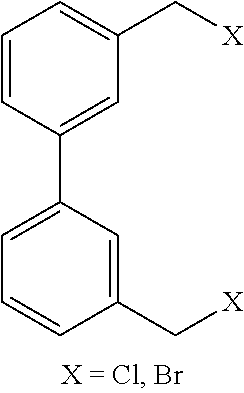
C1=CC(C2=CC=CC(C[X])=C2)=CC(C[X])=C1
